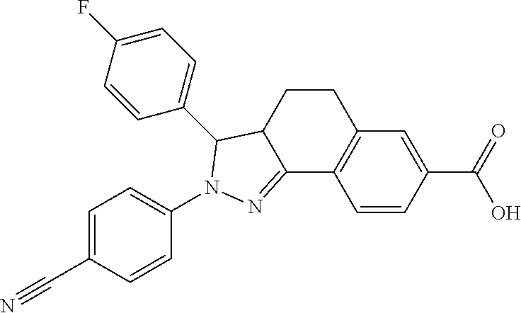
C1C2C(=NN(C3=CC=C(C#N)C=C3)C2C2=CC=C(F)C=C2)C2=C(C1)C=C(C(=O)O)C=C2
